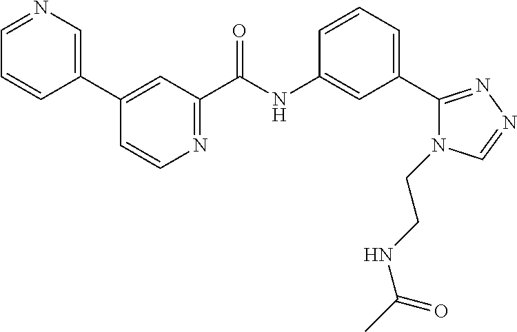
C1=CC(C2=CC(C(NC3=CC(C4=NN=CN4CCNC(=O)C)=CC=C3)=O)=NC=C2)=CN=C1
